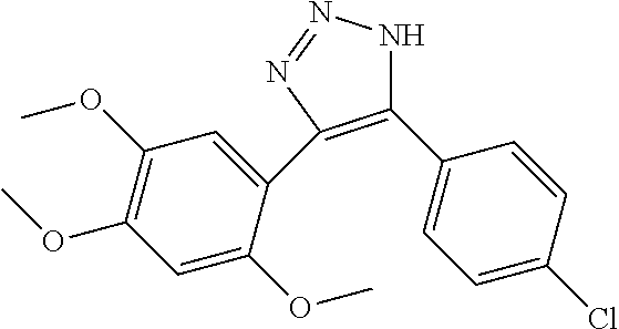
C1(C2=CC=C(Cl)C=C2)=C(C2=CC(OC)=C(OC)C=C2OC)N=NN1
